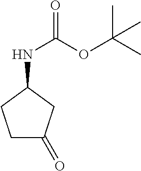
C1C(=O)CC(NC(=O)OC(C)(C)C)C1
